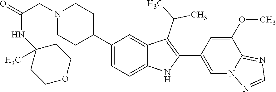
C1(C2CCN(CC(NC3(C)CCOCC3)=O)CC2)=CC=C2C(=C1)C(C(C)C)=C(C1=CN3C(=NC=N3)C(OC)=C1)N2
